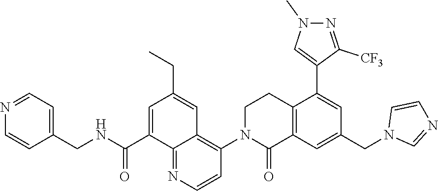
O=C(NCC1=CC=NC=C1)C1=CC(CC)=CC2=C(N3C(=O)C4=C(CC3)C(C3=CN(C)N=C3[CF3])=CC(CN3C=NC=C3)=C4)C=CN=C12
